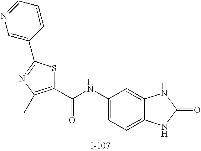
C1=C(C2=NC(C)=C(C(NC3=CC=C4C(=C3)NC(=O)N4)=O)S2)C=CC=N1
